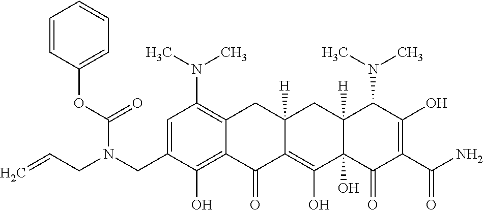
C1=C(CN(CC=C)C(=O)OC2=CC=CC=C2)C(O)=C2C(=C1N(C)C)CC1([H])C(=C(O)C3(O)C([H])(C1)C(N(C)C)C(O)=C(C(N)=O)C3=O)C2=O
